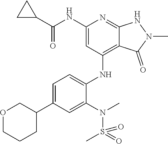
C(NC1=CC(NC2=CC=C(C3COCCC3)C=C2N(S(=O)(C)=O)C)=C2C(=N1)NN(C)C2=O)(=O)C1CC1
